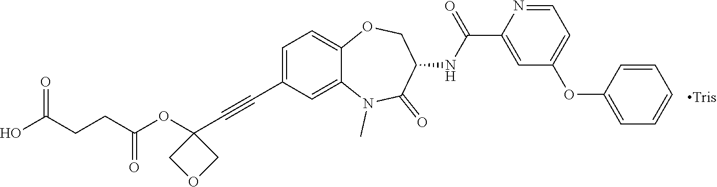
O=C(CCC(OC1(C#CC2=CC=C3C(=C2)N(C)C(=O)C(NC(C2=CC(OC4=CC=CC=C4)=CC=N2)=O)CO3)COC1)=O)O
